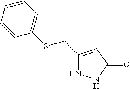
C1(CSC2=CC=CC=C2)=CC(=O)NN1
